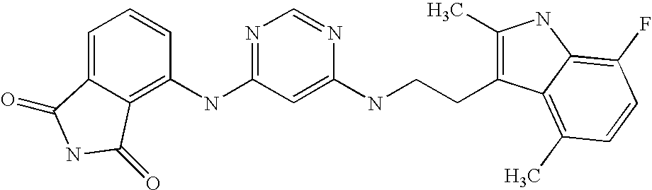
C1(NC2=NC=NC(NCCC3=C(C)NC4=C(F)C=CC(C)=C34)=C2)=C2C(=CC=C1)C(=O)NC2=O
